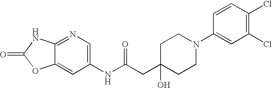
O=C1OC2=CC(NC(CC3(O)CCN(C4=CC(Cl)=C(Cl)C=C4)CC3)=O)=CN=C2N1
